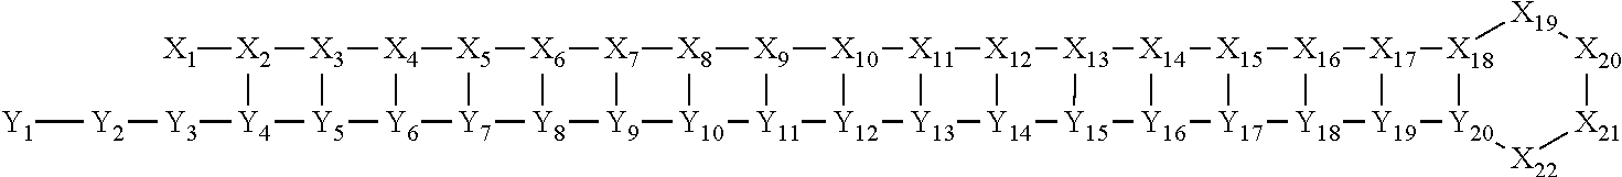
[Y1][Y2][Y3][Y4]1[Y5]2[Y6]3[Y7]4[Y8]5[Y9]6[Y10]7[Y11]8[Y12]9[Y13]%10[Y14]%11[Y15]%12[Y16]%13[Y17]%14[Y18]%15[Y19]%16[Y20]%17[X22][X21][X20][X19][X18]%17[X17]%16[X16]%15[X15]%14[X14]%13[X13]%12[X12]%11[X11]%10[X10]9[X9]8[X8]7[X7]6[X6]5[X5]4[X4]3[X3]2[X2]1[X1]
